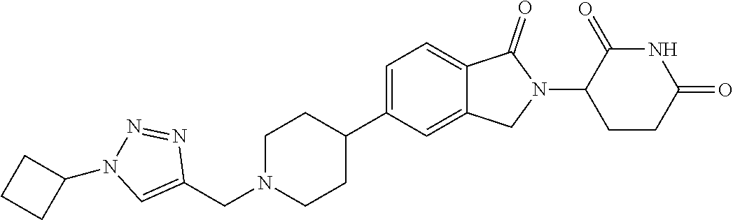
C1N(CC2=CN(C3CCC3)N=N2)CCC(C2=CC=C3C(=C2)CN(C2CCC(=O)NC2=O)C3=O)C1
